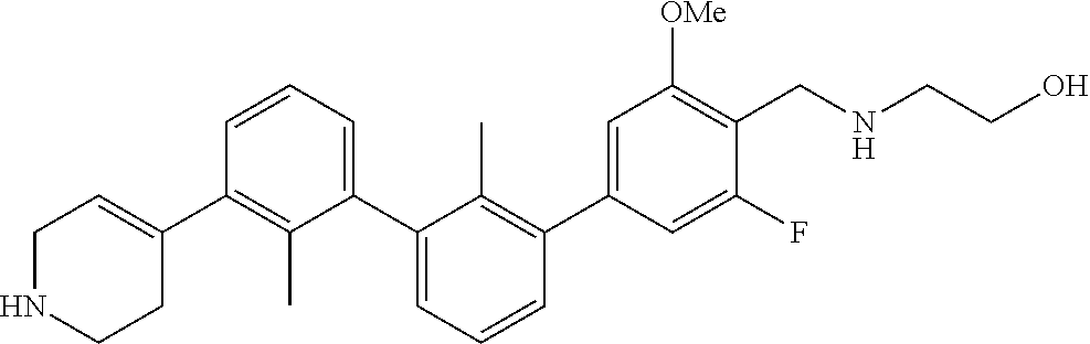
C1(C2=CCNCC2)=C(C)C(C2=CC=CC(C3=CC([OMe])=C(CNCCO)C(F)=C3)=C2C)=CC=C1
